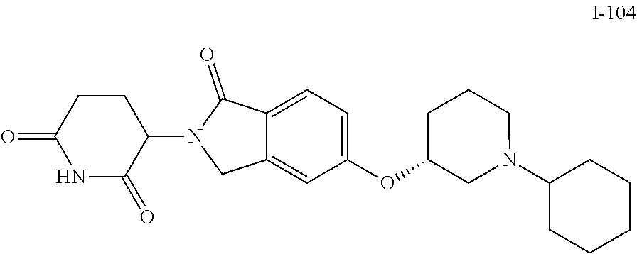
C1=C(OC2CN(C3CCCCC3)CCC2)C=C2CN(C3CCC(=O)NC3=O)C(=O)C2=C1
